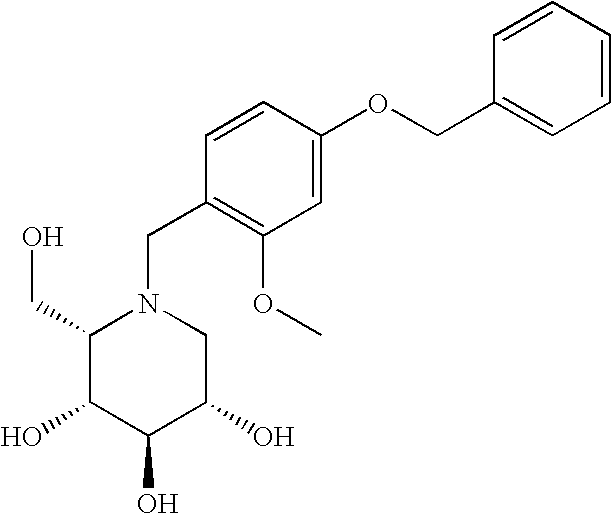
C1(CO)C(O)C(O)C(O)CN1CC1=C(OC)C=C(OCC2=CC=CC=C2)C=C1
